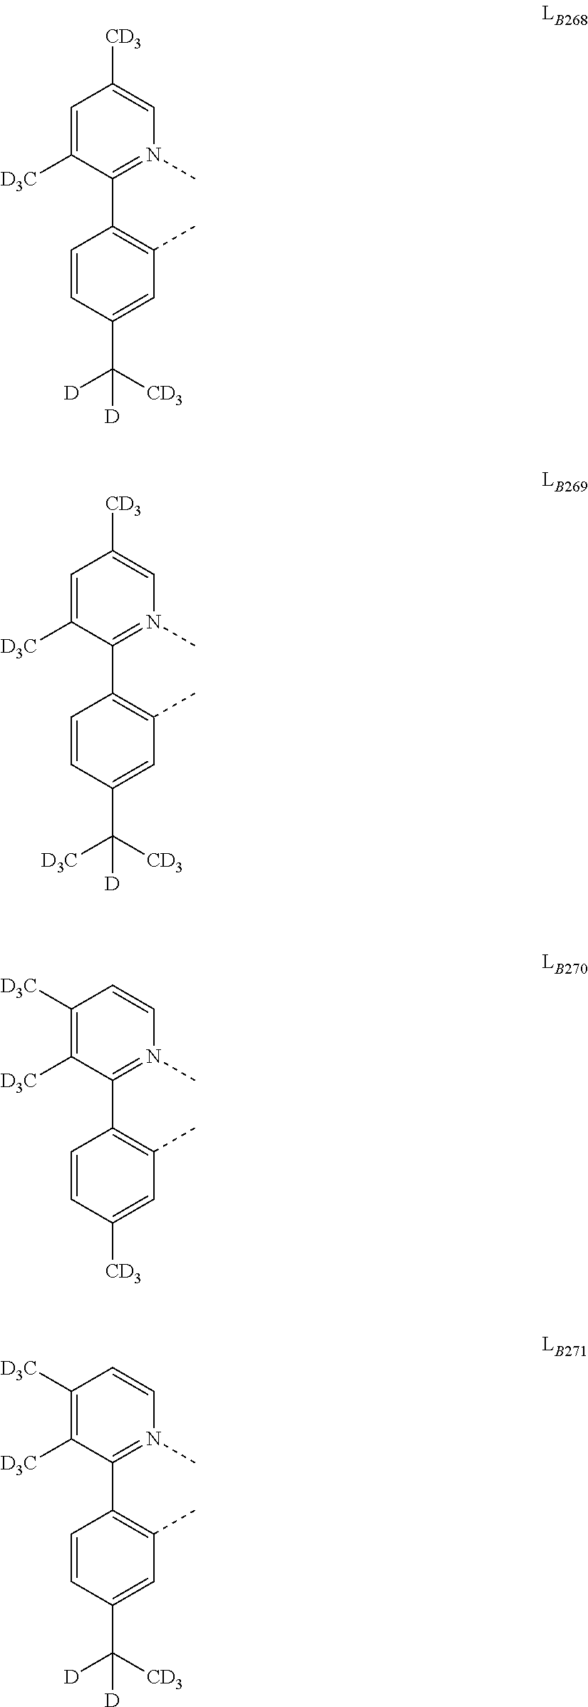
C1=C([D3C])C(C2=C(C)C=C(C([CD3])([D])[D])C=C2)=N(C)C=C1[CD3].C1=C([D3C])C(C2=C(C)C=C(C([CD3])([D3C])[D])C=C2)=N(C)C=C1[CD3].C1([D3C])=C([D3C])C(C2=C(C)C=C([CD3])C=C2)=N(C)C=C1.C1([D3C])=C([D3C])C(C2=C(C)C=C(C([CD3])([D])[D])C=C2)=N(C)C=C1
